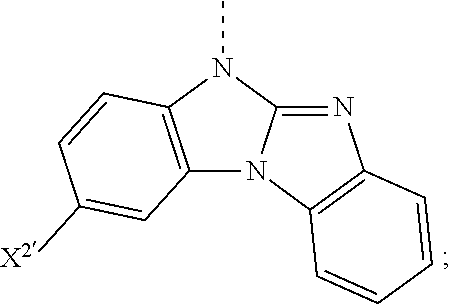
C12=C(N(C)C3=NC4=C(N13)C=CC=C4)C=CC([X2])=C2
